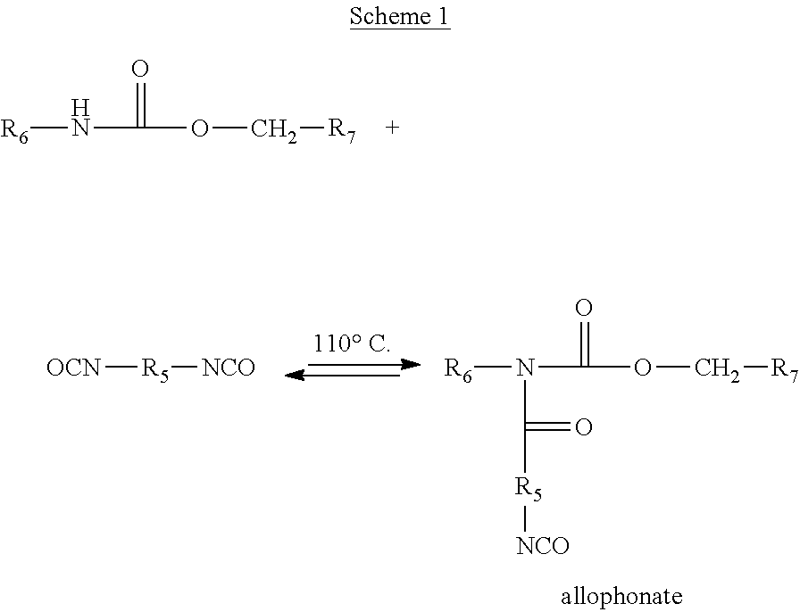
[R6]NC(OC[R7])=O.[R6]N(C(=O)OC[R7])C(=O)[R5][NCO].[OCN][R5][NCO]
